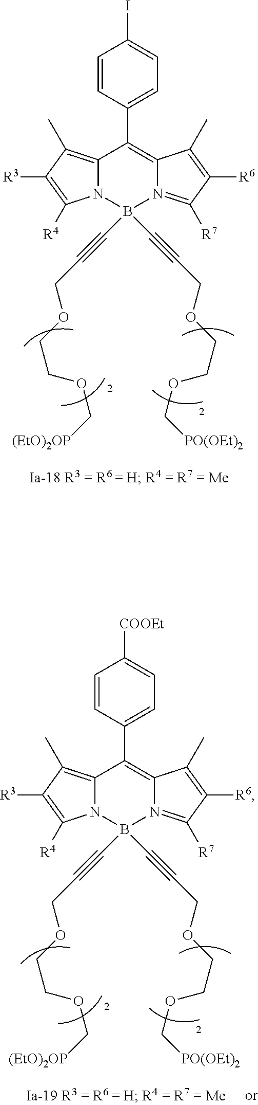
C1=CC(C2=C3N(=C([R7])C([R6])=C3C)B(C#CCOCCOC[(EtO)2OP])(C#CCOCCOC[PO(OEt)2])N3C2=C(C)C([R3])=C3[R4])=CC=C1I.C1=CC(C2=C3N(=C([R7])C([R6])=C3C)B(C#CCOCCOC[(EtO)2OP])(C#CCOCCOC[PO(OEt)2])N3C2=C(C)C([R3])=C3[R4])=CC=C1[COOEt]
